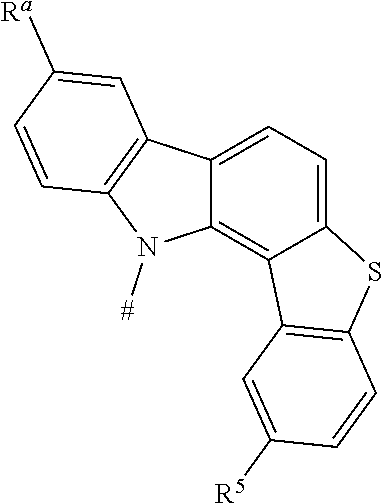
C12=CC=C3C(=C1C1=C(S2)C=CC([R5])=C1)N([#])C1=C3C=C([Ra])C=C1
